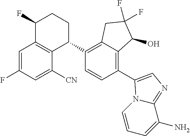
C1=C(F)C=C([CN])C2=C1C(F)CCC2C1=C2C(=C(C3=CN=C4C(N)=CC=CN43)C=C1)C(O)C(F)(F)C2
